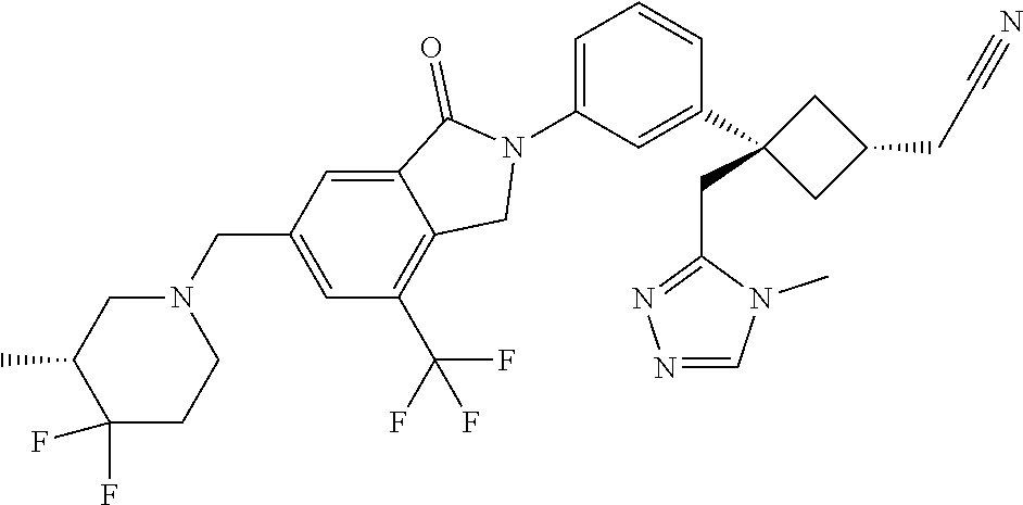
N1(C2=CC=CC(C3(CC4=NN=CN4C)CC(CC#N)C3)=C2)C(=O)C2=CC(CN3CC(C)C(F)(F)CC3)=CC(C(F)(F)F)=C2C1
